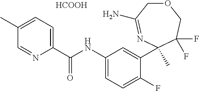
C1(C(NC2=CC=C(F)C(C3(C)N=C(N)COCC3(F)F)=C2)=O)=CC=C(C)C=N1.[HCOOH]
